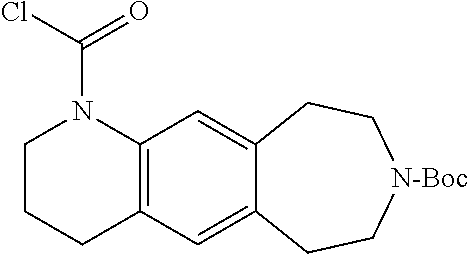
C1CCC2=C(N1C(Cl)=O)C=C1C(=C2)CC[N-Boc]CC1
